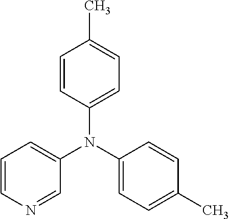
C1=CN=CC(N(C2=CC=C(C)C=C2)C2=CC=C(C)C=C2)=C1
